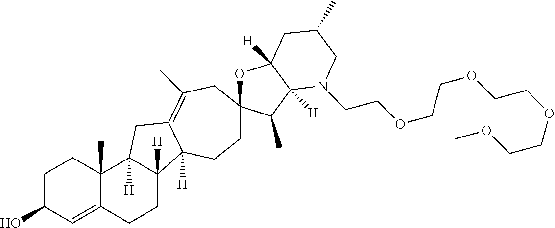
C1C(O)C=C2C(C)(C1)C1([H])C([H])(CC2)C2([H])C(=C(C)CC3(OC4([H])C([H])(C3C)N(CCOCCOCCOCCOC)CC(C)C4)CC2)C1
